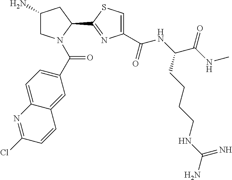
C1(N)CN(C(C2=CC=C3C(=C2)C=CC(Cl)=N3)=O)C(C2=NC(C(NC(C(NC)=O)CCCCNC(N)=N)=O)=CS2)C1
